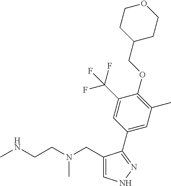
C1(CN(CCNC)C)=CNN=C1C1=CC(C)=C(OCC2CCOCC2)C(C(F)(F)F)=C1
